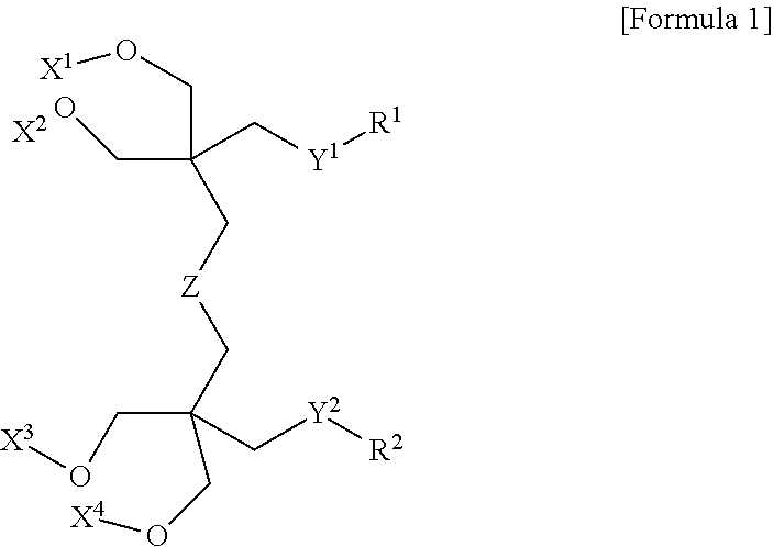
C(C(C[Y1][R1])(C[Z]CC(CO[X4])(C[Y2][R2])CO[X3])CO[X1])O.[X2]
